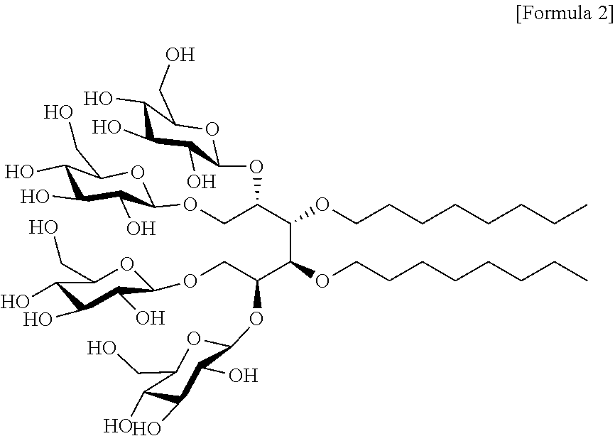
C(C(C(C(C(COC1OC(CO)C(O)C(O)C1O)OC1OC(CO)C(O)C(O)C1O)OCCCCCCCC)OCCCCCCCC)OC1OC(CO)C(O)C(O)C1O)OC1OC(CO)C(O)C(O)C1O
